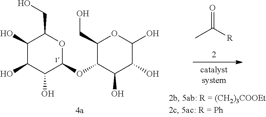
C1(CO)C(OC2OC(CO)C(O)C(O)C2O)C(O)C(O)C(O)O1.CC([R])=O
